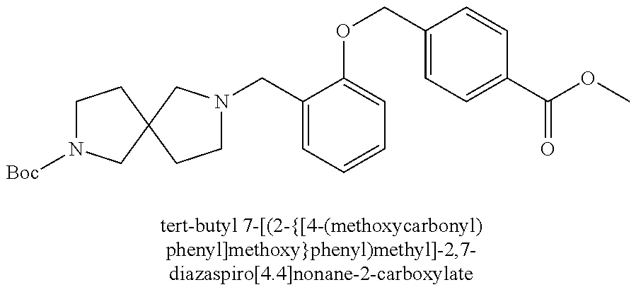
C1N([Boc])CC2(C1)CN(CC1=CC=CC=C1OCC1=CC=C(C(OC)=O)C=C1)CC2
